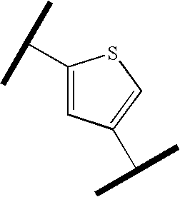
C1(C(C)C)=CC(C(C)C)=CS1
